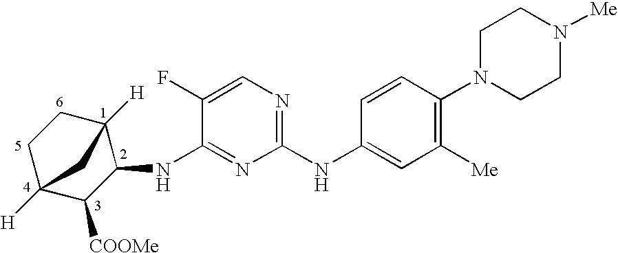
C1C2([H])C([COOMe])C(NC3=NC(NC4=CC([Me])=C(N5CCN([Me])CC5)C=C4)=NC=C3F)C([H])(C1)C2
